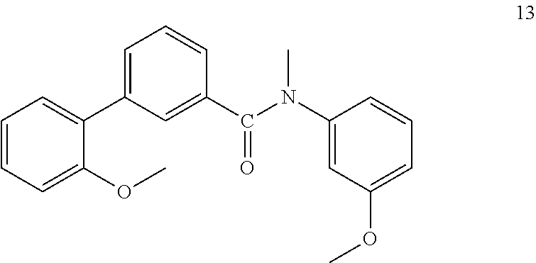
C1(N(C)C(C2=CC(C3=CC=CC=C3OC)=CC=C2)=O)=CC(OC)=CC=C1
